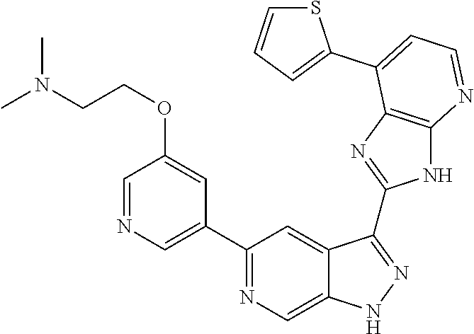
C1(C2=NC=C3C(=C2)C(C2=NC4=C(N2)N=CC=C4C2=CC=CS2)=NN3)=CN=CC(OCCN(C)C)=C1
